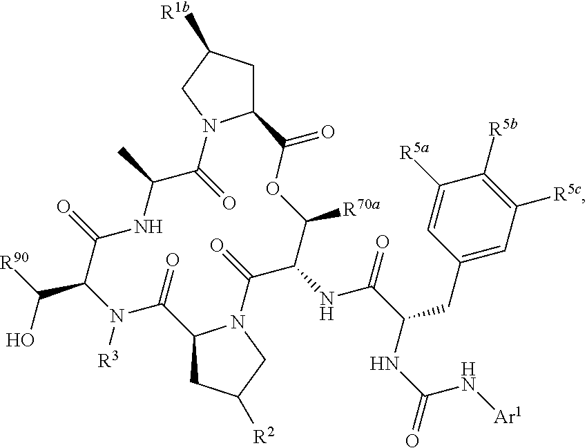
C12CC([R1b])CN1C(=O)C(C)NC(=O)C(C(O)[R90])N([R3])C(=O)C1CC([R2])CN1C(=O)C(NC(=O)C(CC1=CC([R5c])=C([R5b])C([R5a])=C1)NC(N[Ar1])=O)C([R70a])OC2=O
